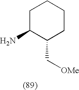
C1C(N)C(C[OMe])CCC1
